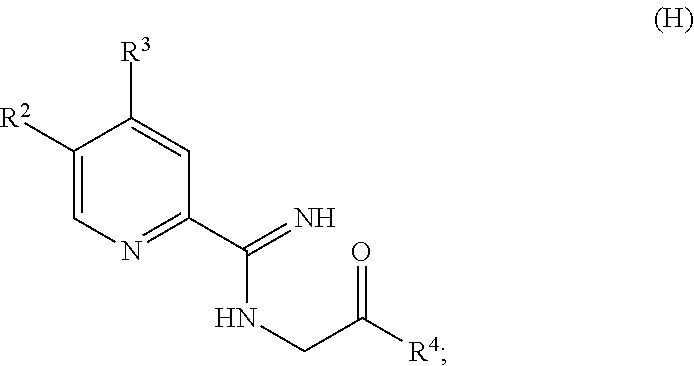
C1([R2])=CN=C(C(=N)NCC([R4])=O)C=C1[R3]
